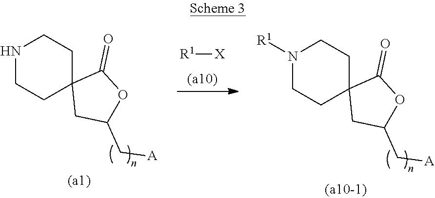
[R1][X].N1CCC2(CC1)CC(C[A])OC2=O.N1([R1])CCC2(CC1)CC(C[A])OC2=O
